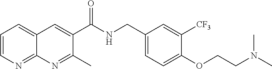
C1=CN=C2C(=C1)C=C(C(NCC1=CC=C(OCCN(C)C)C([CF3])=C1)=O)C(C)=N2
